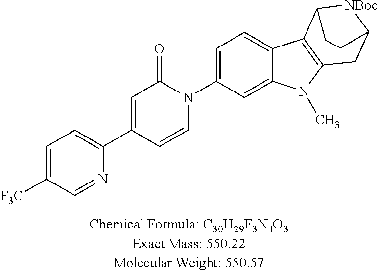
C1=C([F3C])C=NC(C2=CC(=O)N(C3=CC=C4C(=C3)N(C)C3=C4C4[NBoc]C(C3)CC4)C=C2)=C1
